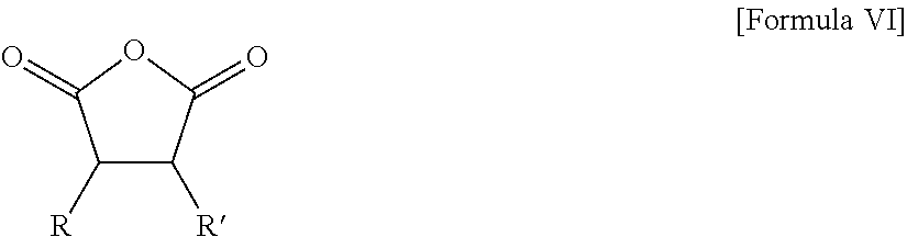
C1([R])C([R])C(=O)OC1=O
